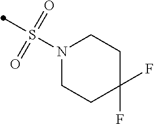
S(N1CCC(F)(F)CC1)(=O)(=O)C
